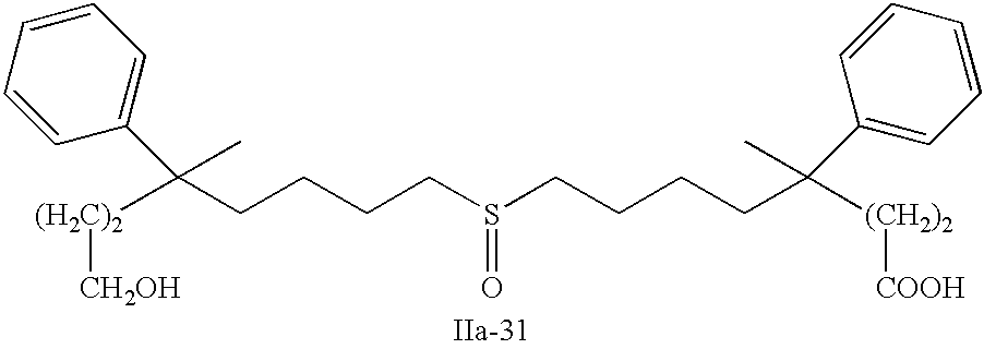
C(CCCS(=O)CCCCC(C1=CC=CC=C1)([(CH2)2][COOH])C)C(C1=CC=CC=C1)([(H2C)2][CH2OH])C
